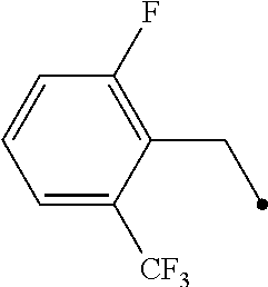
C1=CC=C([CF3])C(CC)=C1F
